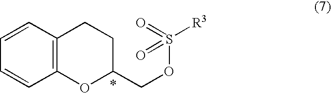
C12=C(C=CC=C1)CCC(COS([R3])(=O)=O)O2
